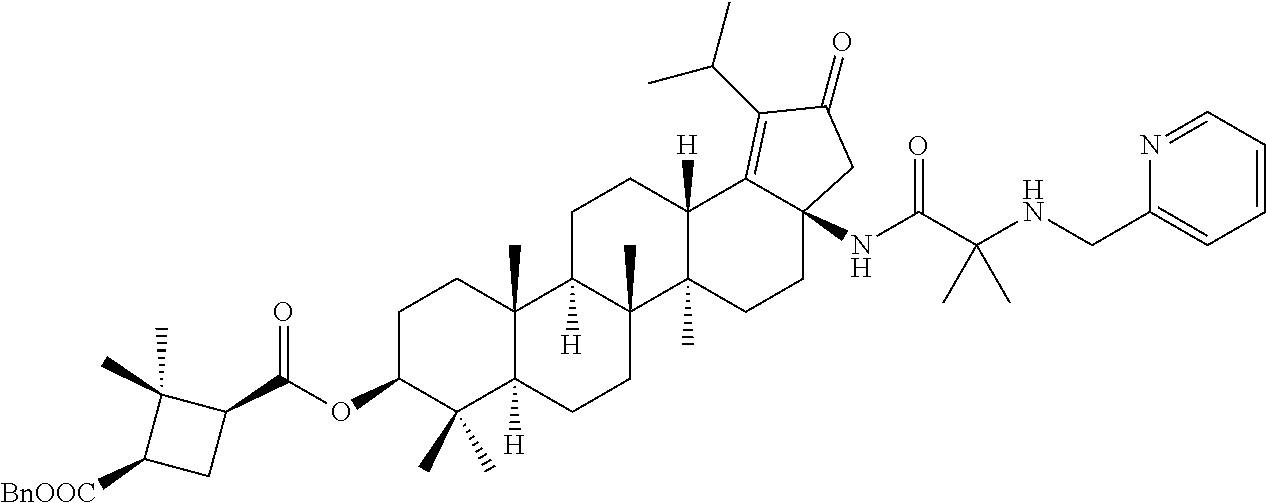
C1C2([H])C(C)(C3(C)C([H])(C1)C1=C(C(C)C)C(=O)CC1(NC(C(NCC1=CC=CC=N1)(C)C)=O)CC3)CCC1([H])C2(C)CCC(OC(C2C(C)(C)C([BnOOC])C2)=O)C1(C)C
